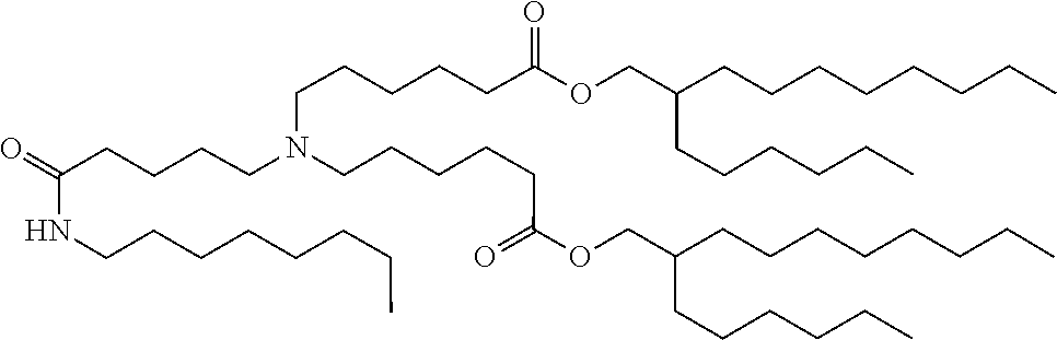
C(CCC)CCC(COC(CCCCCN(CCCCC(=O)NCCCCCCCC)CCCCCC(OCC(CCCCCC)CCCCCCCC)=O)=O)CCCCCCCC
